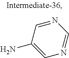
N1=CC(N)=CN=C1
